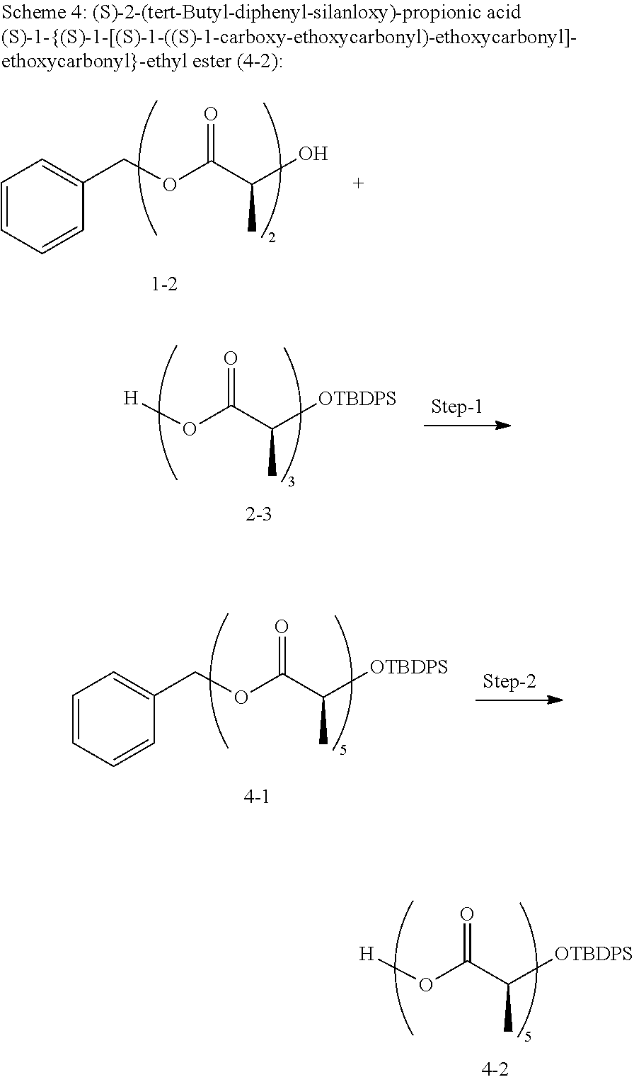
[H]OC(C([OTBDPS])C)=O.[H]OC(C([OTBDPS])C)=O.C1=CC=CC(COC(C([OTBDPS])C)=O)=C1.C1=CC=CC(COC(C(O)C)=O)=C1
